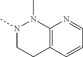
N1(C)CCC2=C(N1C)N=CC=C2
